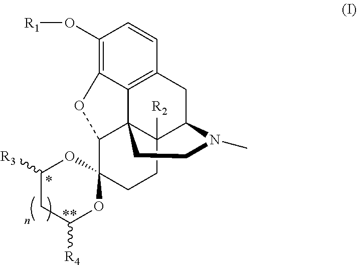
C1(O[R1])=C2C3=C(C=C1)CC1C4([R2])C3(C(C3(CC4)OC([R4])CC([R3])O3)O2)CCN1C
